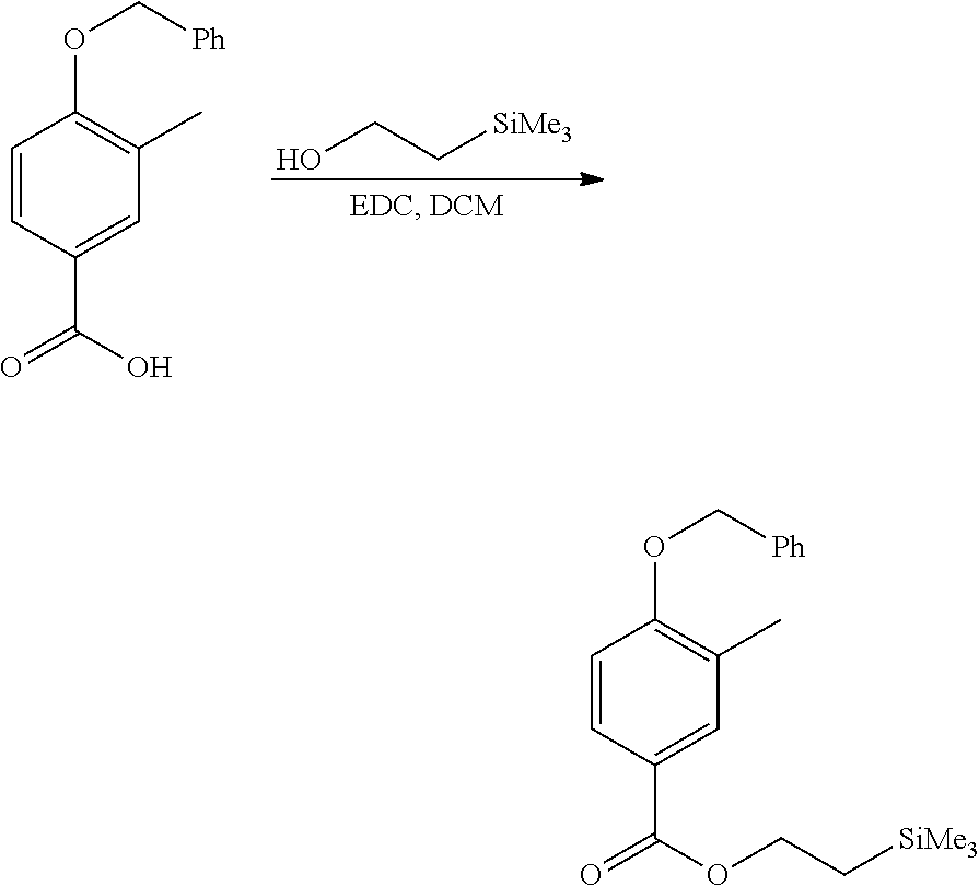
OCC[SiMe3].C1=CC(C(=O)O)=CC(C)=C1OC[Ph].C1=CC(C(=O)OCC[SiMe3])=CC(C)=C1OC[Ph]
